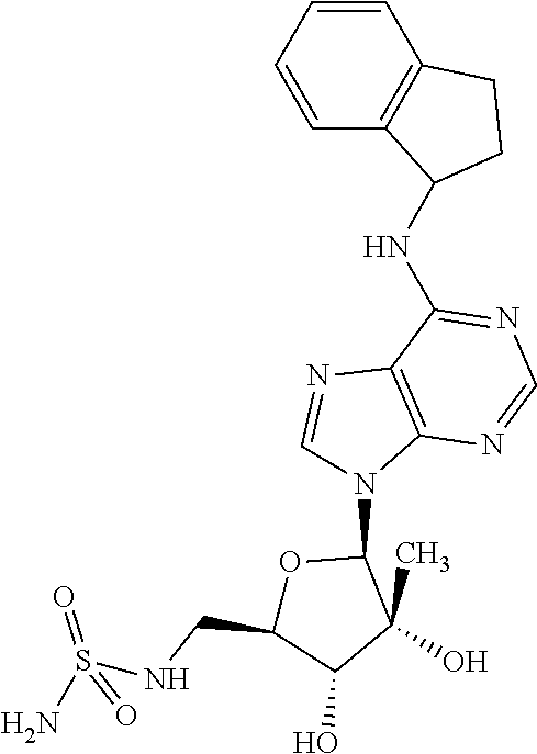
C12=C(CCC1NC1=NC=NC3=C1N=CN3C1OC(CNS(N)(=O)=O)C(O)C1(C)O)C=CC=C2
